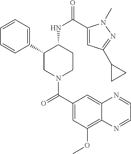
C1=CC=C(C2CN(C(C3=CC(OC)=C4C(=C3)N=CC=N4)=O)CCC2NC(=O)C2=CC(C3CC3)=NN2C)C=C1
